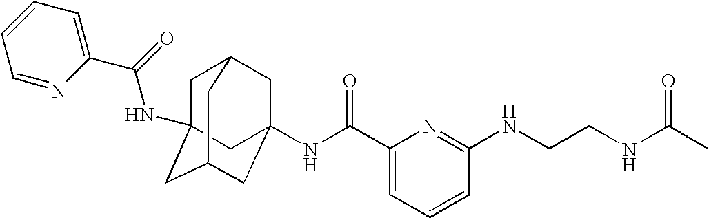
C1C2(NC(C3=CC=CC=N3)=O)CC3CC(NC(C4=CC=CC(NCCNC(C)=O)=N4)=O)(CC1C3)C2
